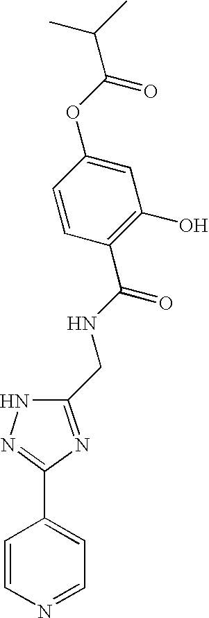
C1=CN=CC=C1C1=NNC(CNC(=O)C2=C(O)C=C(OC(C(C)C)=O)C=C2)=N1
